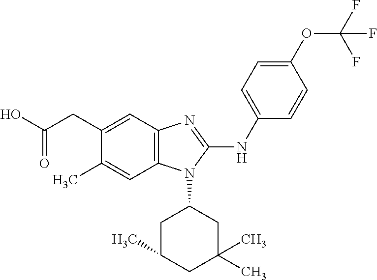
C12=C(C=C(CC(O)=O)C(C)=C1)N=C(NC1=CC=C(OC(F)(F)F)C=C1)N2C1CC(C)CC(C)(C)C1
